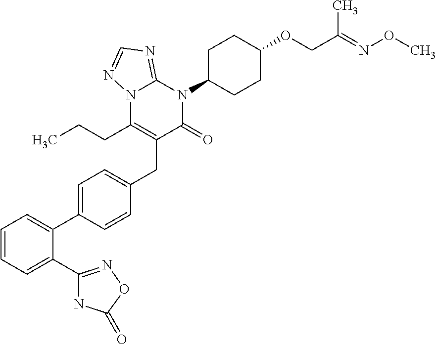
C1=CC=C(C2=NOC(=O)N2)C(C2=CC=C(CC3=C(CCC)N4C(=NC=N4)N(C4CCC(OCC(=NOC)C)CC4)C3=O)C=C2)=C1
